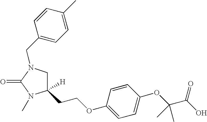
C1=CC(OCCC2([H])CN(CC3=CC=C(C)C=C3)C(=O)N2C)=CC=C1OC(C(O)=O)(C)C
